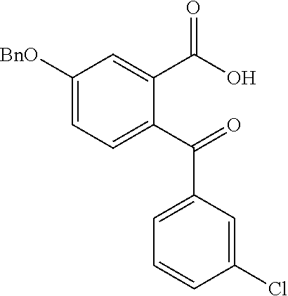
C1([BnO])=CC=C(C(=O)C2=CC=CC(Cl)=C2)C(C(O)=O)=C1
